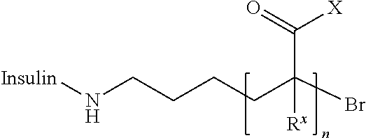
N(CCCCC(Br)(C(=O)[X])[Rx])[Insulin]
